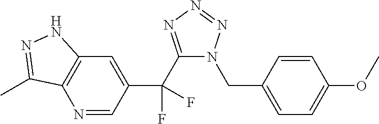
N1=CC(C(C2=NN=NN2CC2=CC=C(OC)C=C2)(F)F)=CC2=C1C(C)=NN2
